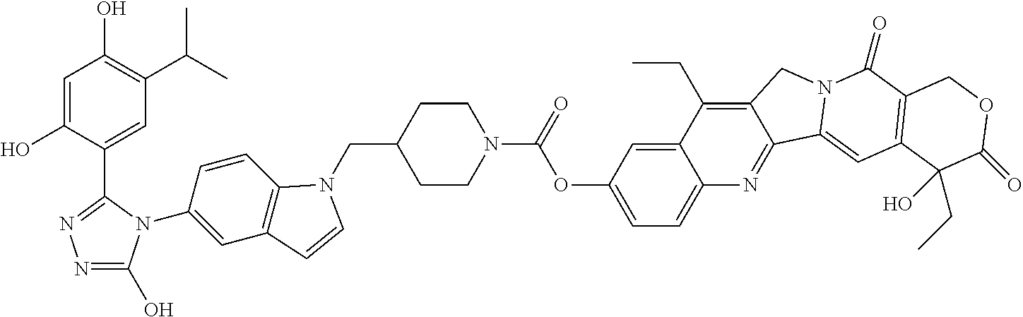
C1(C2=CC(C(C)C)=C(O)C=C2O)=NN=C(O)N1C1=CC2=C(C=C1)N(CC1CCN(C(=O)OC3=CC=C4C(=C3)C(CC)=C3C(=N4)C4=CC5=C(C(=O)N4C3)COC(=O)C5(O)CC)CC1)C=C2
